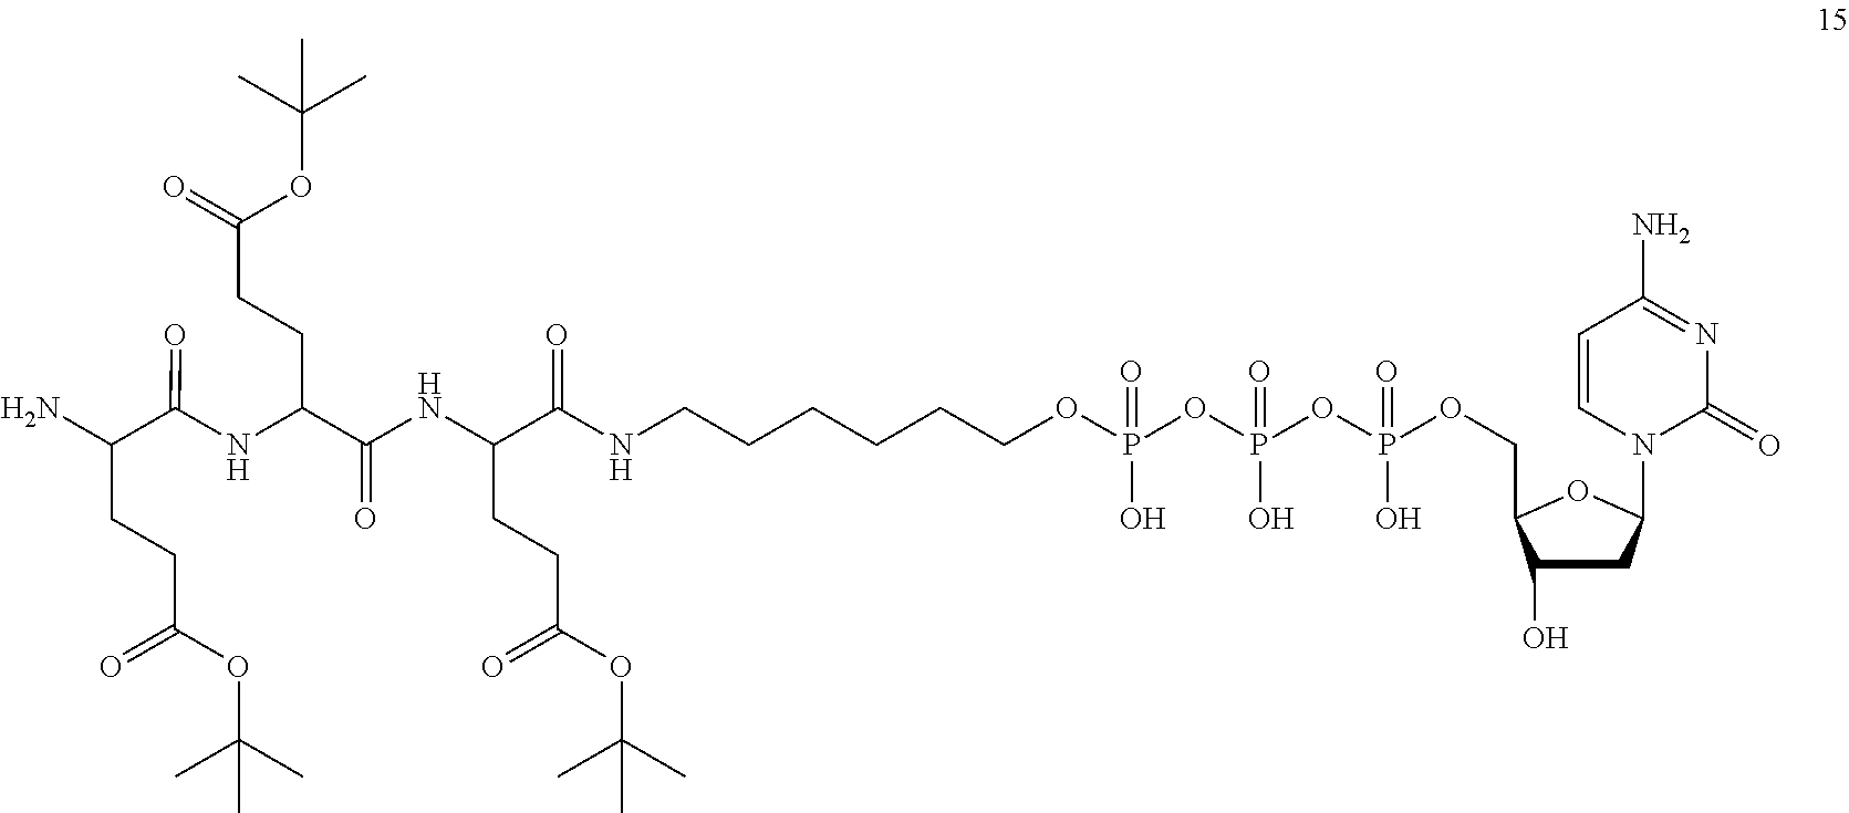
C(CCCCOP(O)(=O)OP(O)(=O)OP(OCC1OC(N2C(=O)N=C(N)C=C2)CC1O)(O)=O)CNC(C(NC(C(CCC(=O)OC(C)(C)C)NC(C(N)CCC(OC(C)(C)C)=O)=O)=O)CCC(OC(C)(C)C)=O)=O
